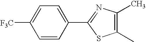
C1=CC(C2=NC(C)=C(C)S2)=CC=C1[F3C]
